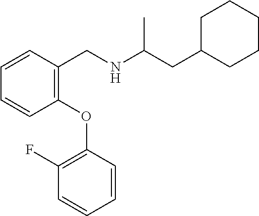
C1=CC(CNC(CC2CCCCC2)C)=C(OC2=C(F)C=CC=C2)C=C1
